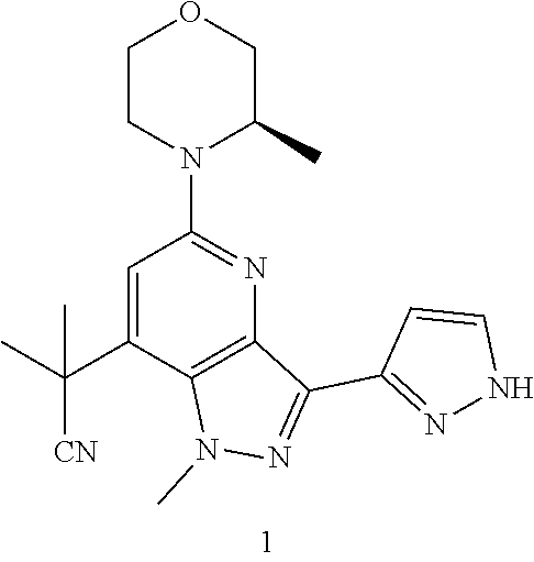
C1=C(C(C)([CN])C)C2=C(N=C1N1C(C)COCC1)C(C1=NNC=C1)=NN2C
